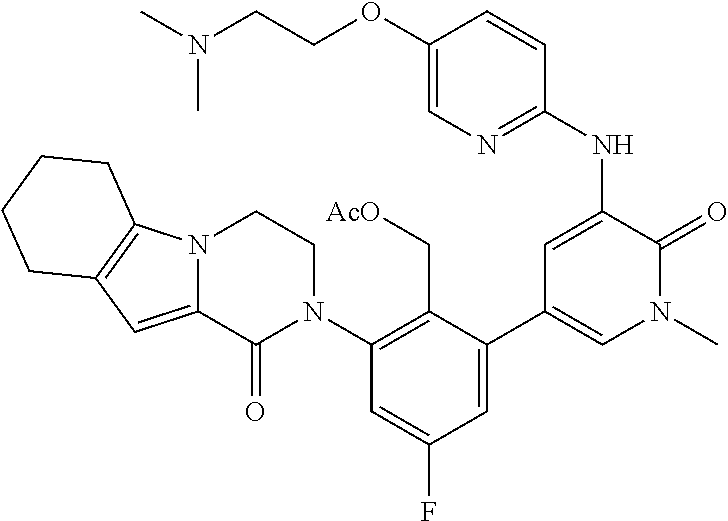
C1=C(NC2=NC=C(OCCN(C)C)C=C2)C(=O)N(C)C=C1C1=CC(F)=CC(N2CCN3C(=CC4=C3CCCC4)C2=O)=C1C[AcO]
